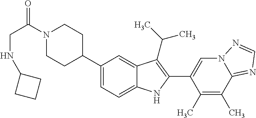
N1(C(CNC2CCC2)=O)CCC(C2=CC=C3C(=C2)C(C(C)C)=C(C2=CN4C(=NC=N4)C(C)=C2C)N3)CC1
